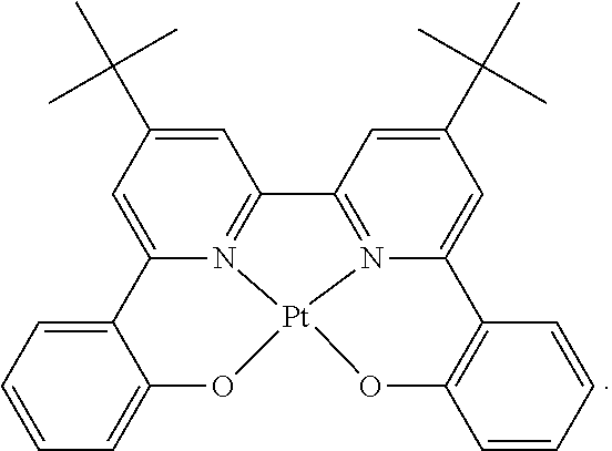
C12=N3C(=CC(C(C)(C)C)=C1)C1=CC=CC=C1O[Pt]31N3=C2C=C(C(C)(C)C)C=C3C2=C(C=CC=C2)O1
